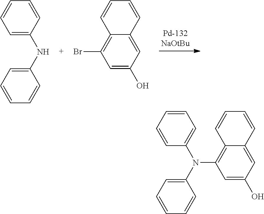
C1=CC=CC=C1NC1=CC=CC=C1.C1=CC=CC2=C(Br)C=C(O)C=C12.C1=CC=CC=C1N(C1=CC=CC=C1)C1=C2C(=CC(O)=C1)C=CC=C2
